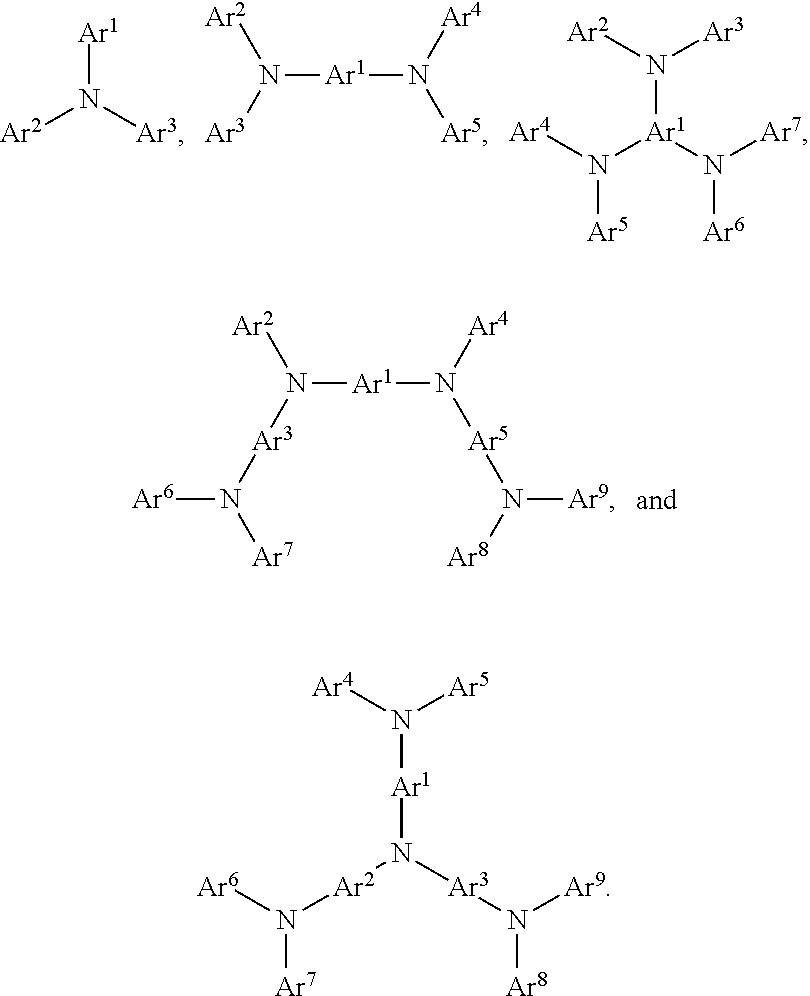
[Ar2]N([Ar3])[Ar1].N([Ar1]N([Ar4])[Ar5])([Ar3])[Ar2].[Ar4]N([Ar1](N([Ar7])[Ar6])N([Ar3])[Ar2])[Ar5].N([Ar1]N([Ar4])[Ar5]N([Ar8])[Ar9])([Ar3]N([Ar7])[Ar6])[Ar2].[Ar6]N([Ar2]N([Ar3]N([Ar9])[Ar8])[Ar1]N([Ar4])[Ar5])[Ar7]
